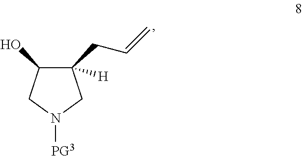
C1([H])(CC=C)C(O)CN([PG3])C1
